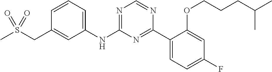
C1(NC2=NC=NC(C3=CC=C(F)C=C3OCCCC(C)C)=N2)=CC=CC(CS(C)(=O)=O)=C1
